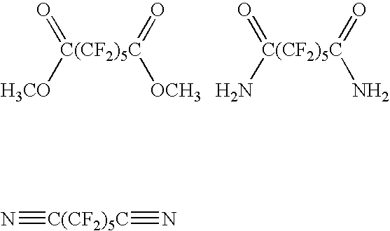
O=[C(CF2)5C]([H3CO])(=O)[OCH3].O=[C(CF2)5C](N)(=O)N.N#[C(CF2)5C]#N
